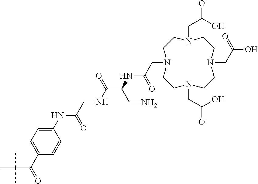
N1(CC(=O)O)CCN(CC(NC(C(=O)NCC(NC2=CC=C(C(=O)C(C)(C)C)C=C2)=O)CN)=O)CCN(CC(O)=O)CCN(CC(O)=O)CC1
